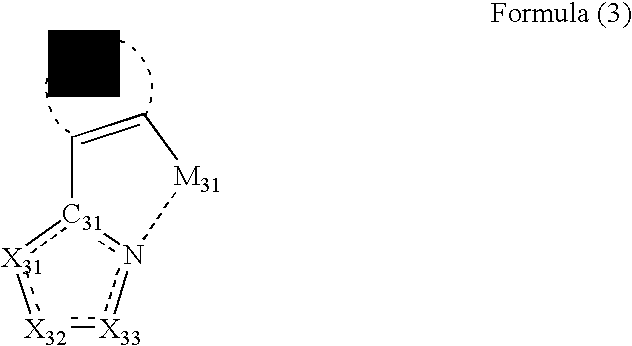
[X32]1:[X33]n2[C31](:[X31]:1)C=C[M31]2
